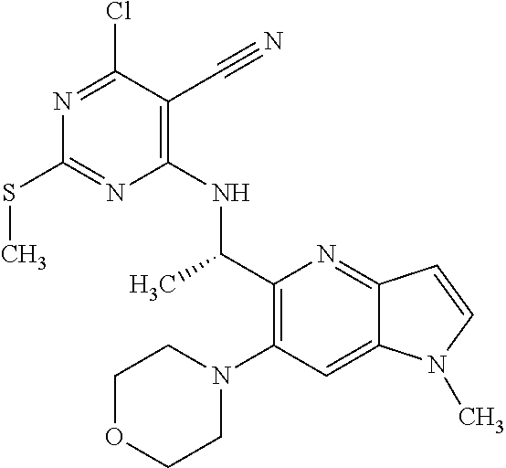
N1=C(Cl)C(C#N)=C(NC(C2=C(N3CCOCC3)C=C3C(=N2)C=CN3C)C)N=C1SC
